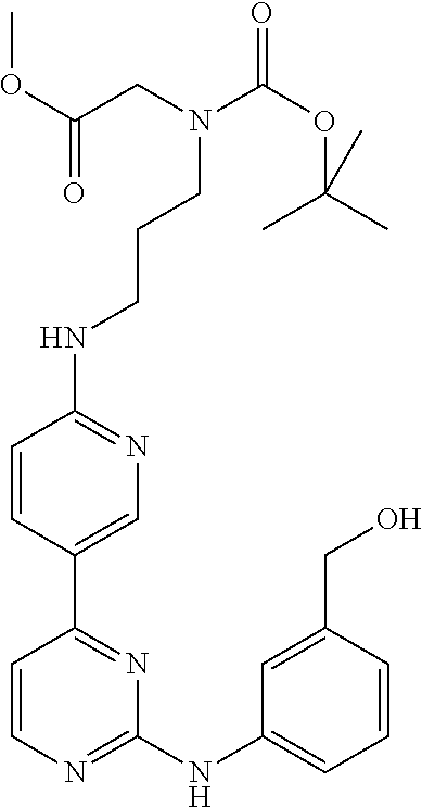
C1=CC(C2=NC(NC3=CC=CC(CO)=C3)=NC=C2)=CN=C1NCCCN(C(OC(C)(C)C)=O)CC(OC)=O
